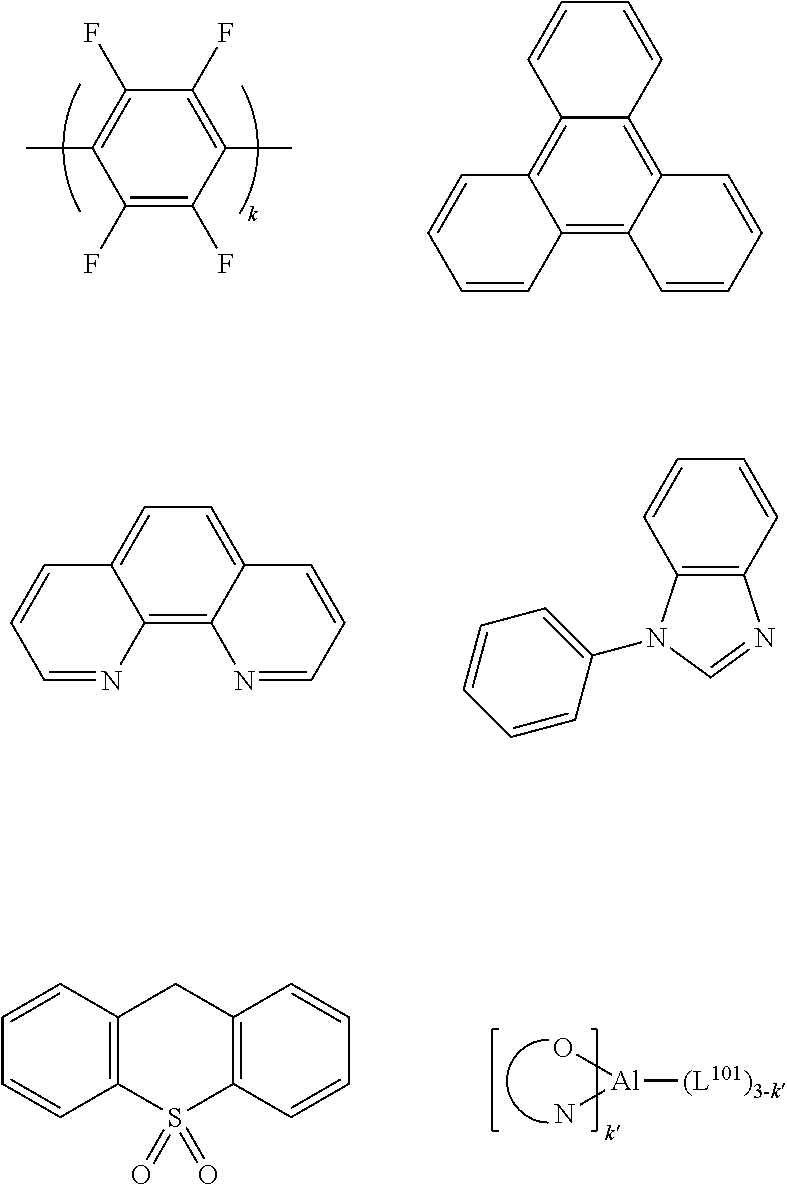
C1(F)=C(C)C(F)=C(F)C(C)=C1F.C12=C3C(=C4C(=C1C=CC=C2)C=CC=C4)C=CC=C3.C1=C2C(=C3C(=C1)C=CC=N3)N=CC=C2.C1=CC2=C(C=C1)N=CN2C1=CC=CC=C1.O[Al](N)[(L101)3-k].C1=CC=CC2=C1CC1=C(S2(=O)=O)C=CC=C1
